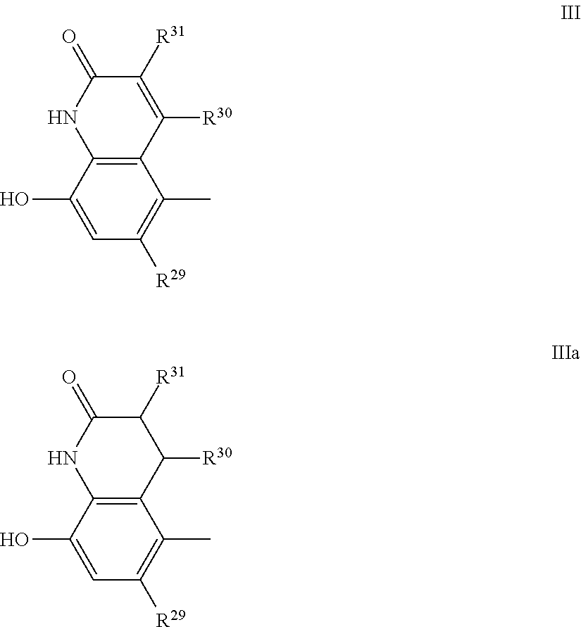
C12=C(C(O)=CC([R29])=C1C)NC(=O)C([R31])=C2[R30].C12=C(C(O)=CC([R29])=C1C)NC(=O)C([R31])C2[R30]
